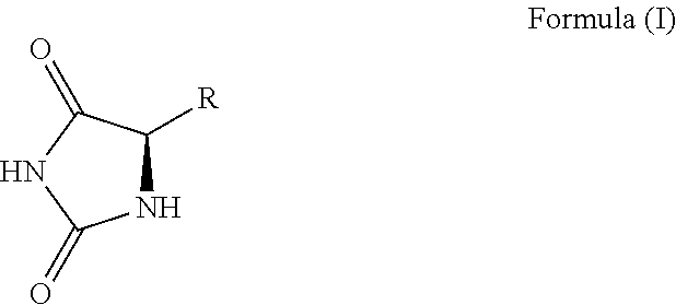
N1C([R])C(=O)NC1=O
